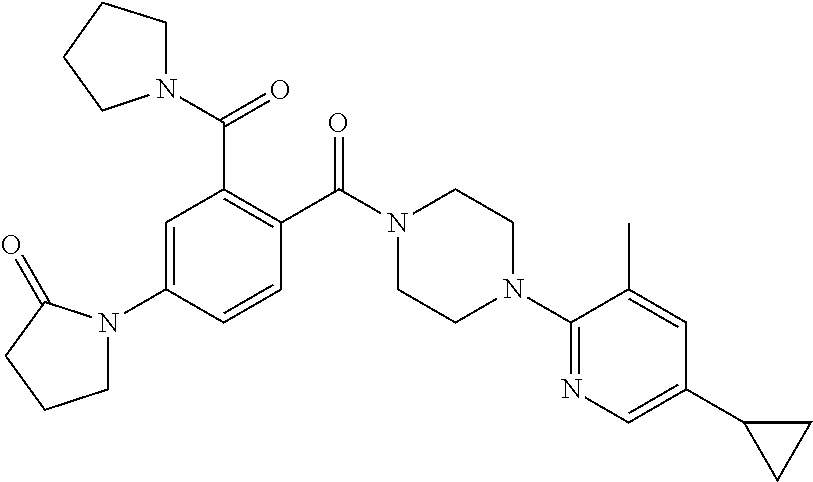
C1=C(N2CCCC2=O)C=CC(C(N2CCN(C3=NC=C(C4CC4)C=C3C)CC2)=O)=C1C(N1CCCC1)=O
